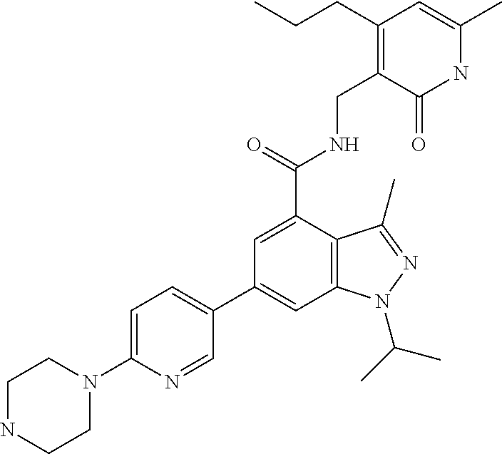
C1=C(C(=O)NCC2=C(CCC)C=C(C)NC2=O)C2=C(C=C1C1=CC=C(N3CCNCC3)N=C1)N(C(C)C)N=C2C
